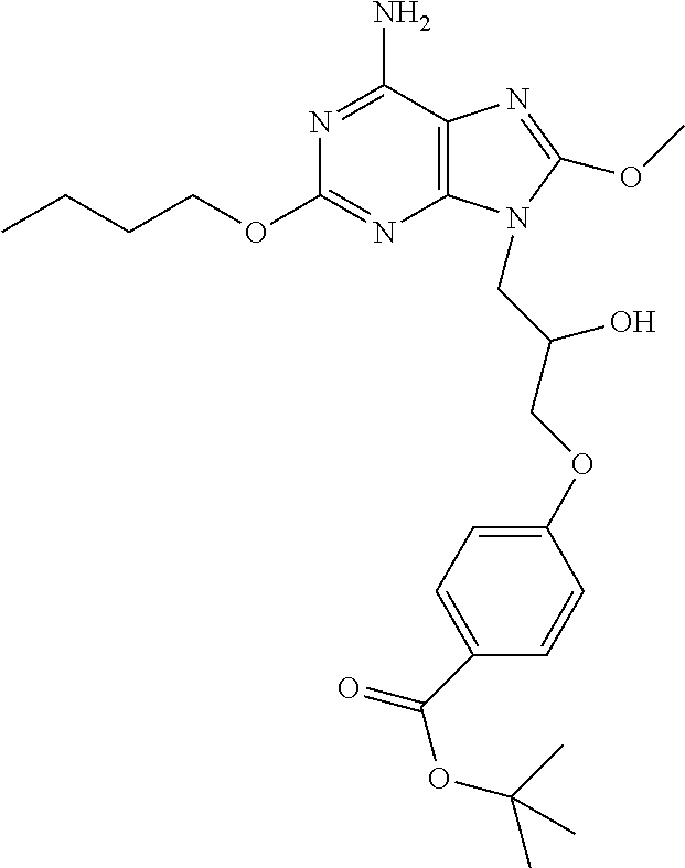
C1(N)=NC(OCCCC)=NC2=C1N=C(OC)N2CC(COC1=CC=C(C(OC(C)(C)C)=O)C=C1)O
